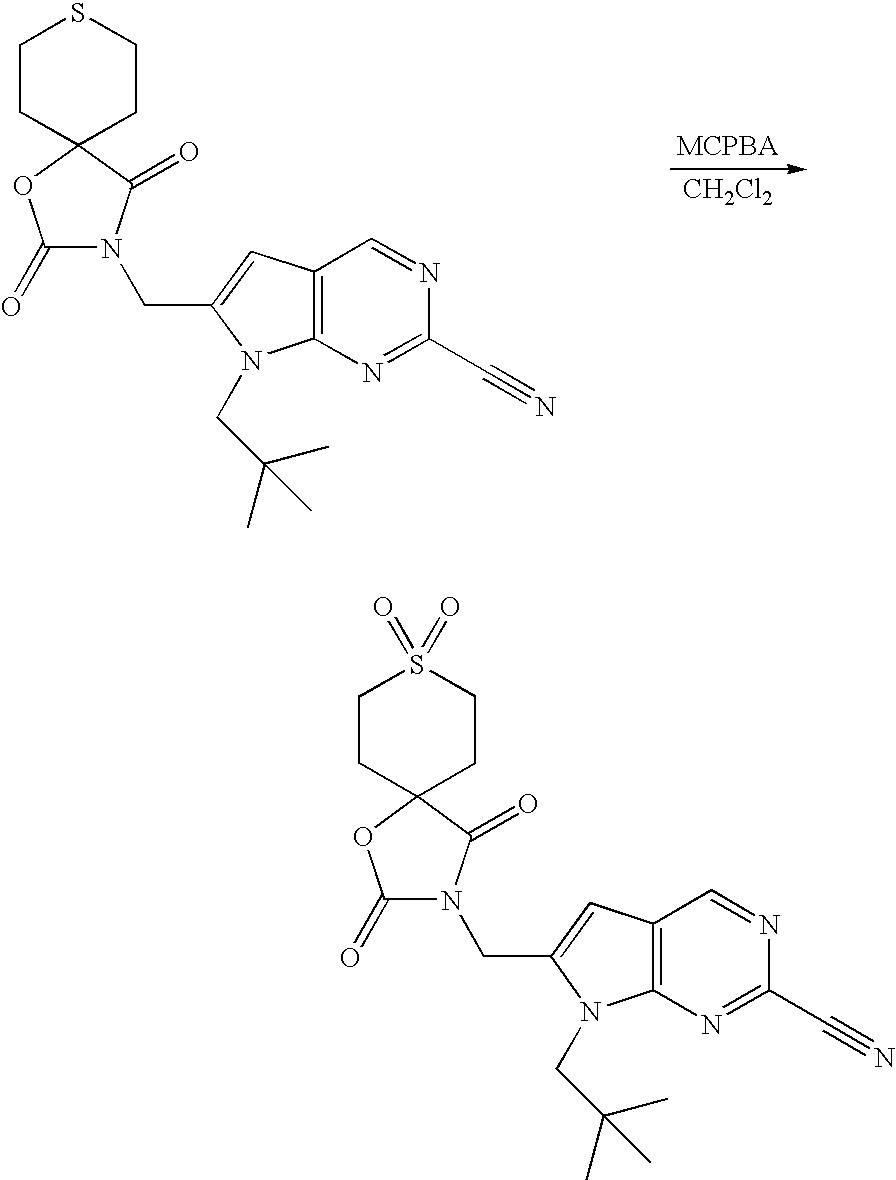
C12=C(N=C(C#N)N=C1)N(CC(C)(C)C)C(CN1C(=O)OC3(CCSCC3)C1=O)=C2.[CH2Cl2].C12=C(N=C(C#N)N=C1)N(CC(C)(C)C)C(CN1C(=O)OC3(CCS(=O)(=O)CC3)C1=O)=C2
